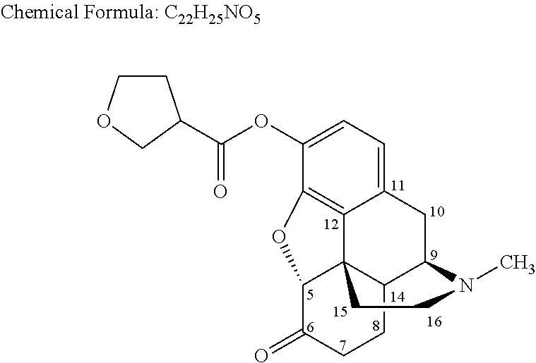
C1(OC(=O)C2CCOC2)=CC=C2C3=C1OC1C34C(C(C2)N(C)CC4)CCC1=O
